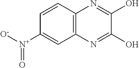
C1=CC2=C(C=C1[N+]([O-])=O)N=C(O)C(O)=N2
